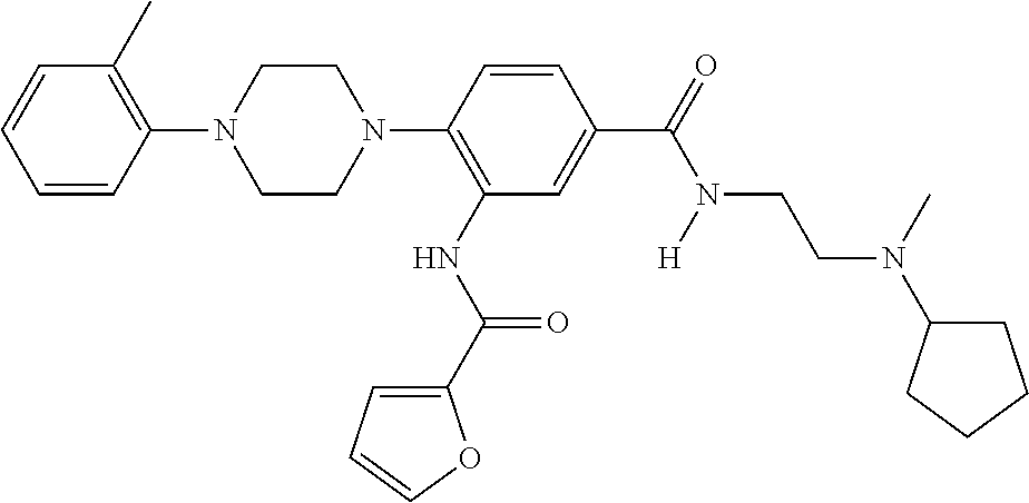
C1=CC(N2CCN(C3=C(NC(C4=CC=CO4)=O)C=C(C(=O)N(CCN(C4CCCC4)C)[H])C=C3)CC2)=C(C)C=C1
